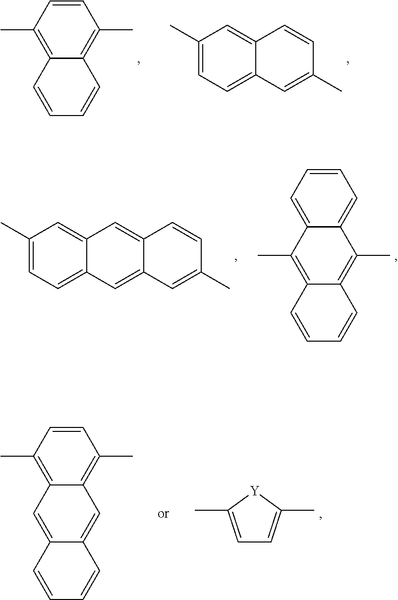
C1=CC(C)=C2C(=C1C)C=CC=C2.CC1=CC=C2C(=C1)C=CC(C)=C2.CC1=CC=C2C(=C1)C=C1C(=C2)C=C(C)C=C1.C1=CC=C2C(=C1)C(C)=C1C(=C2C)C=CC=C1.C1=CC(C)=C2C(=C1C)C=C1C(=C2)C=CC=C1.C1=C(C)[Y]C(C)=C1
